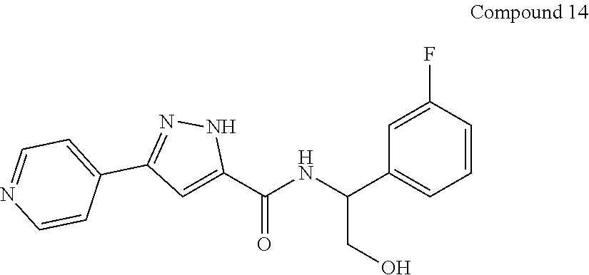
C1(C(CO)NC(C2=CC(C3=CC=NC=C3)=NN2)=O)=CC=CC(F)=C1
